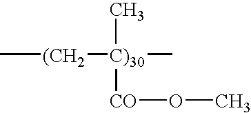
C[(CH2][C)30](C)(C)[CO]OC
